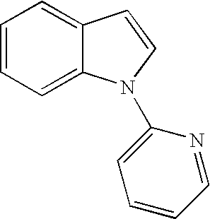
C1=CC=C2C(=C1)C=CN2C1=CC=CC=N1
